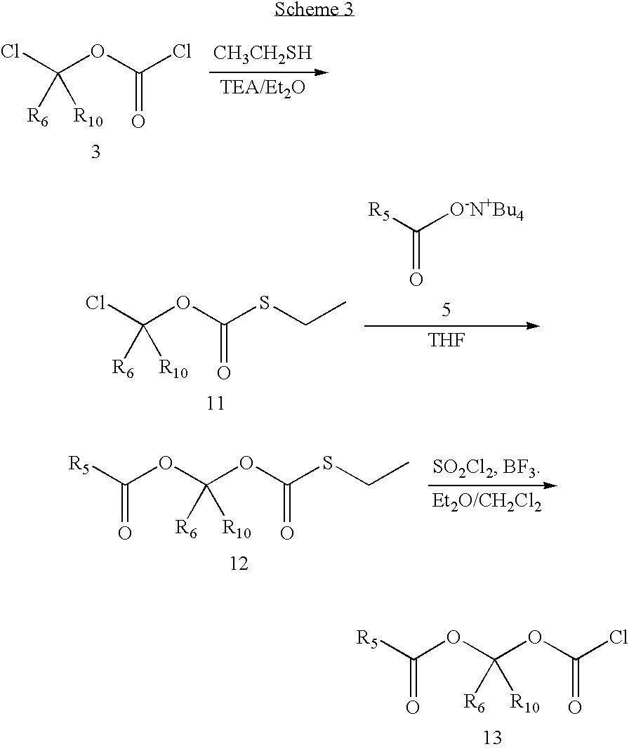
[R6]C(OC(Cl)=O)(Cl)[R10].[CH3CH2SH].[R6]C(OC(SCC)=O)(Cl)[R10].[R5]C([O-N+Bu4])=O.[THF].[R5]C(=O)OC([R10])(OC(=O)SCC)[R6].[R5]C(=O)OC([R10])(OC(=O)Cl)[R6]
